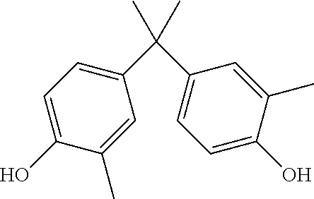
C1(O)=CC=C(C(C2=CC=C(O)C(C)=C2)(C)C)C=C1C
